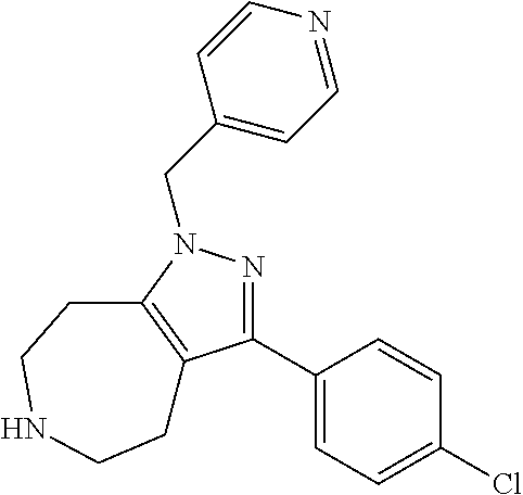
C1=CN=CC=C1CN1N=C(C2=CC=C(Cl)C=C2)C2=C1CCNCC2
